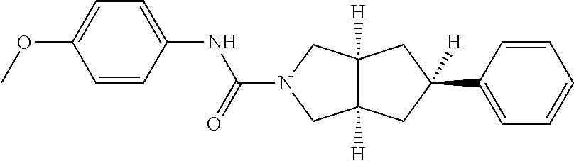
C1=C(NC(=O)N2CC3([H])C([H])(C2)CC(C2=CC=CC=C2)([H])C3)C=CC(OC)=C1
